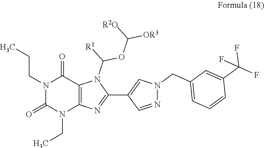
N1(CCC)C(=O)N(CC)C2=C(C1=O)N(C(OC([R2O])[OR3])[R1])C(C1=CN(CC3=CC=CC(C(F)(F)F)=C3)N=C1)=N2
